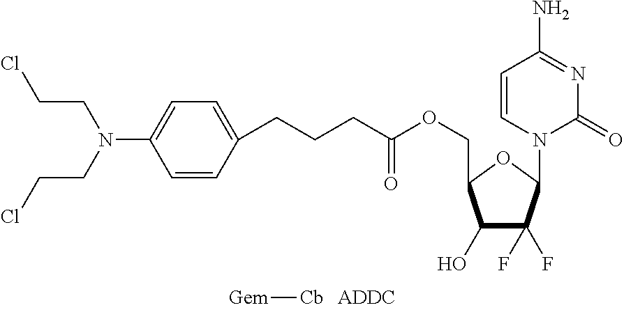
C1(O)C(COC(CCCC2=CC=C(N(CCCl)CCCl)C=C2)=O)OC(N2C(=O)N=C(N)C=C2)C1(F)F.[Gem][Cb]
